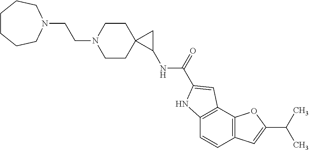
C1CCCN(CCN2CCC3(CC2)C(NC(=O)C2=CC4=C(C=CC5=C4OC(C(C)C)=C5)N2)C3)CC1
